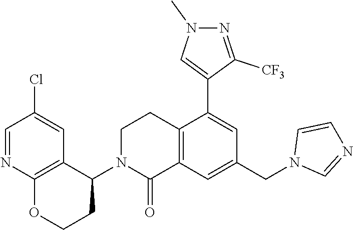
C1=NC2=C(C=C1Cl)C(N1CCC3=C(C1=O)C=C(CN1C=NC=C1)C=C3C1=CN(C)N=C1[CF3])CCO2
